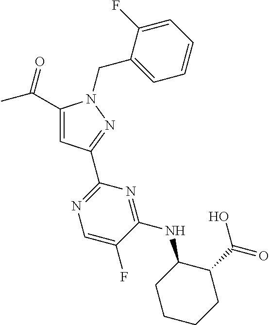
C1(C(C)=O)=CC(C2=NC=C(F)C(NC3CCCCC3C(O)=O)=N2)=NN1CC1=CC=CC=C1F
